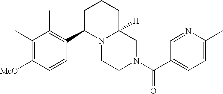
C1=C(C)N=CC(C(N2CC3([H])N(CC2)C(C2=C(C)C(C)=C([MeO])C=C2)CCC3)=O)=C1
